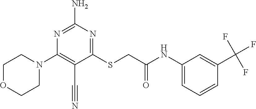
C1(SCC(NC2=CC=CC(C(F)(F)F)=C2)=O)=NC(N)=NC(N2CCOCC2)=C1C#N
